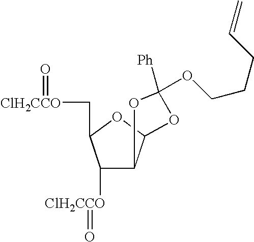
C1([ClH2CCO]=O)C2C(OC1C[ClH2CCO]=O)OC([Ph])(OCCCC=C)O2
